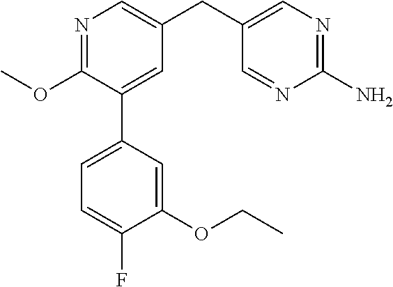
C1(OC)=NC=C(CC2=CN=C(N)N=C2)C=C1C1=CC=C(F)C(OCC)=C1
